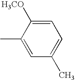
C1=C(C)C([H3CO])=CC=C1C
